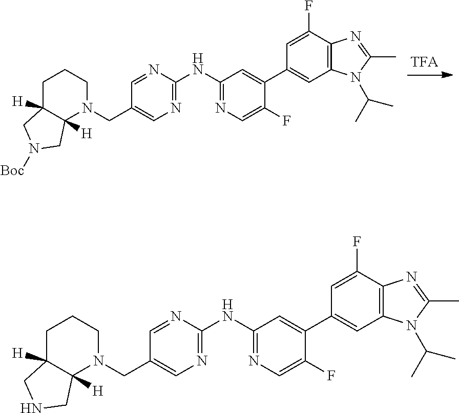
C1(CN2C3([H])C([H])(CCC2)CN([Boc])C3)=CN=C(NC2=NC=C(F)C(C3=CC4=C(C(F)=C3)N=C(C)N4C(C)C)=C2)N=C1.C1(CN2C3([H])C([H])(CCC2)CNC3)=CN=C(NC2=NC=C(F)C(C3=CC4=C(C(F)=C3)N=C(C)N4C(C)C)=C2)N=C1
